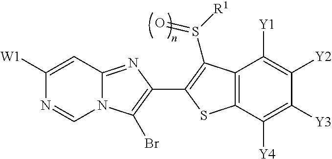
C12=NC(C3=C(S([R1])=O)C4=C(C([Y4])=C([Y3])C([Y2])=C4[Y1])S3)=C(Br)N1C=NC([W1])=C2
